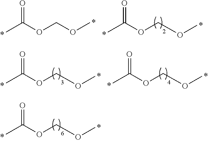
CC(OCOC)=O.CC(OCOC)=O.CC(OCOC)=O.CC(OCOC)=O.CC(OCOC)=O
